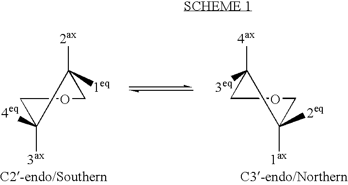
C1C([2ax])([1eq])C([4eq])([3ax])CO1.C1OCC([2eq])([1ax])C1([4ax])[3eq]
